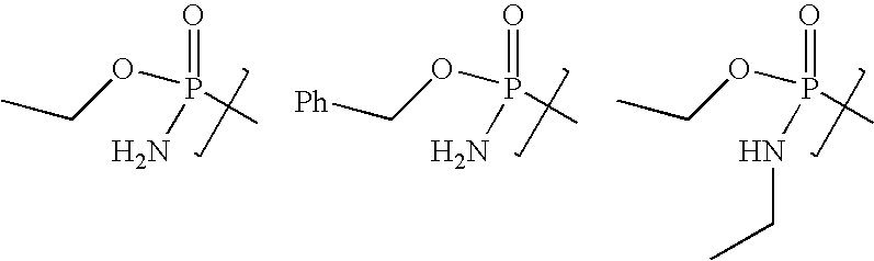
O=P(C)(N)OCC.O=P(C)(N)OC[Ph].O=P(C)(NCC)OCC
